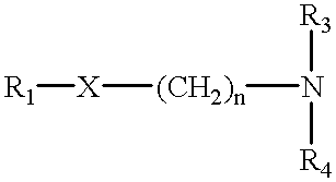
[R1][X][(CH2)n]N([R3])[R4]
